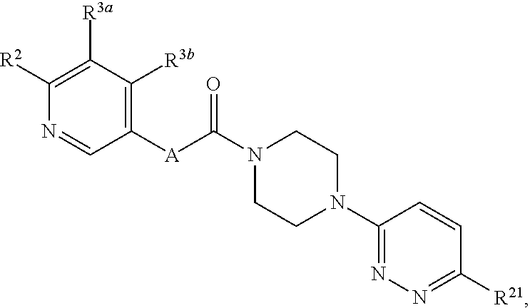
N1(C([A]C2=C([R3b])C([R3a])=C([R2])N=C2)=O)CCN(C2=NN=C([R21])C=C2)CC1
